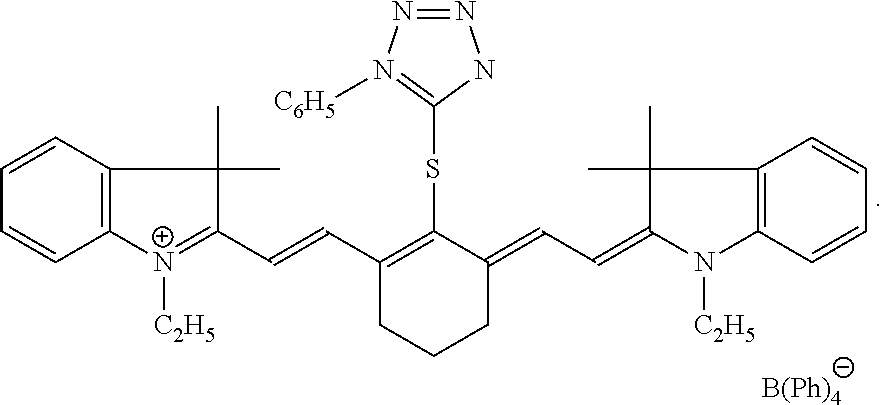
[B(Ph)4].C1=CC2=C(C=C1)C(C)(C)C(C=CC1=C(SC3=N([C6H5])N=NN3)C(=CC=C3N([C2H5])C4=C(C3(C)C)C=CC=C4)CCC1)=[N+]2[C2H5]
